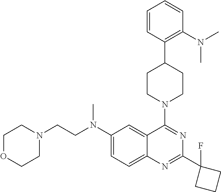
C1(N(CCN2CCOCC2)C)=CC=C2C(=C1)C(N1CCC(C3=C(N(C)C)C=CC=C3)CC1)=NC(C1(F)CCC1)=N2
